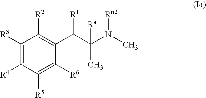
C1([R3])=C([R4])C([R5])=C([R6])C(C(C(C)(N(C)[Rn2])[Ra])[R1])=C1[R2]
